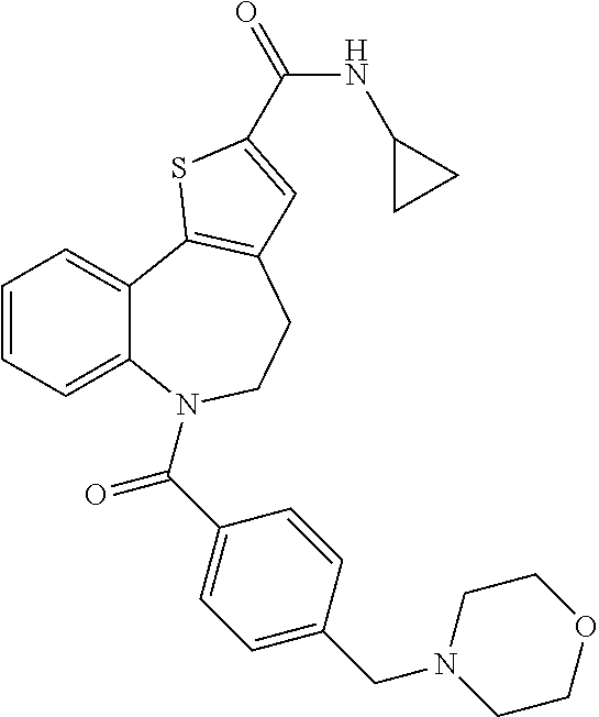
C1=CC=C2C(=C1)C1=C(CCN2C(C2=CC=C(CN3CCOCC3)C=C2)=O)C=C(C(=O)NC2CC2)S1
